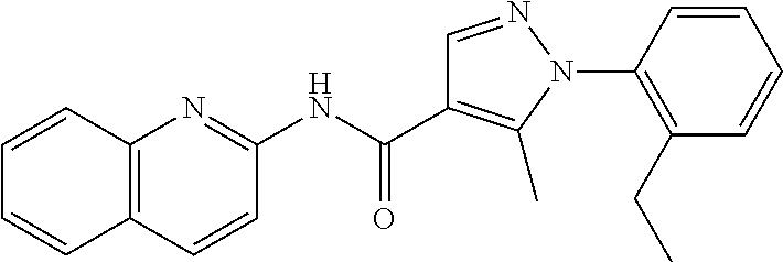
N(C(=O)C1=C(C)N(C2=C(CC)C=CC=C2)N=C1)C1=NC2=C(C=C1)C=CC=C2
